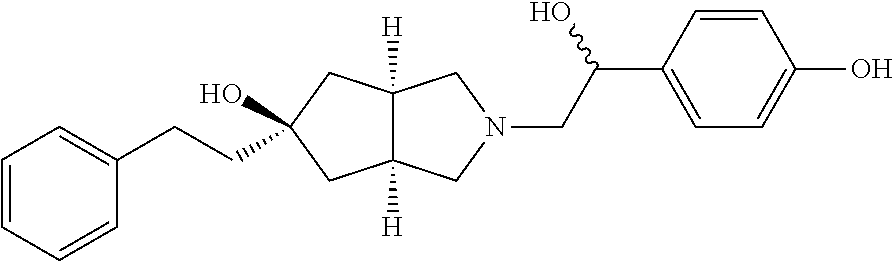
C12([H])C([H])(CC(O)(CCC3=CC=CC=C3)C1)CN(CC(C1=CC=C(O)C=C1)O)C2
